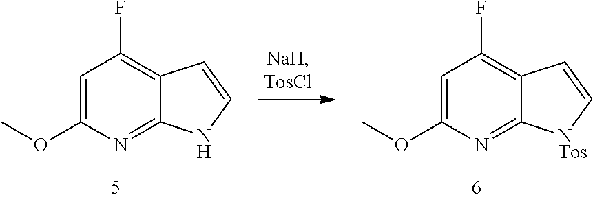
C1=C(OC)N=C2C(=C1F)C=CN2.C1=C(OC)N=C2C(=C1F)C=C[NTos]2
